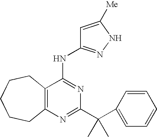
C12=C(C(NC3=NNC([Me])=C3)=NC(C(C3=CC=CC=C3)(C)C)=N1)CCCCC2
